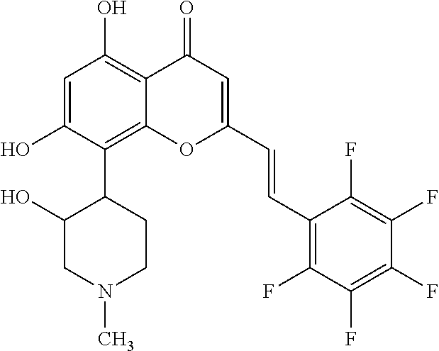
C1=C(O)C(C2C(O)CN(C)CC2)=C2C(=C1O)C(=O)C=C(C=CC1=C(F)C(F)=C(F)C(F)=C1F)O2
